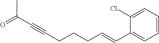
O=C(C#CCCCC=CC1=CC=CC=C1Cl)C
